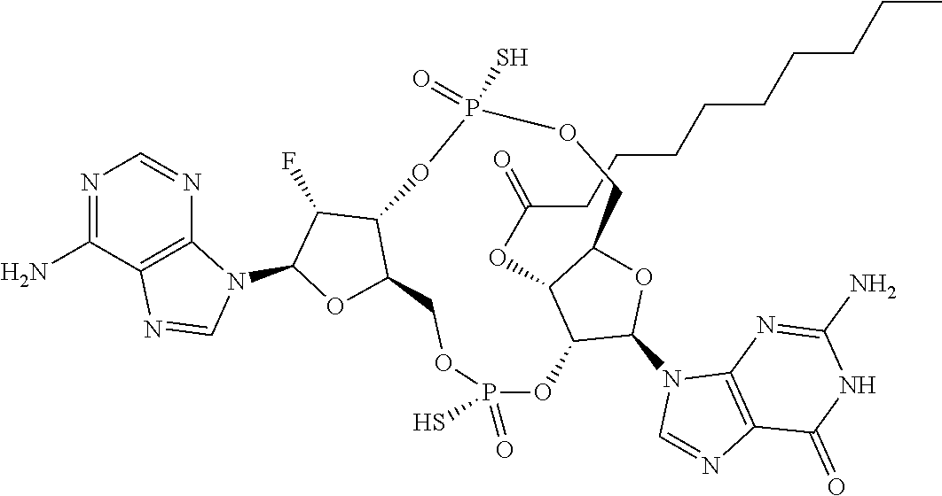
C(CCCCCCCC)C(OC1C2OP(=O)(S)OCC3OC(N4C5=C(C(N)=NC=N5)N=C4)C(F)C3OP(S)(=O)OCC1OC2N1C=NC2=C1N=C(N)NC2=O)=O
